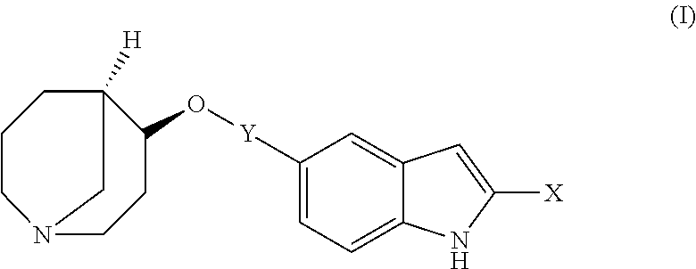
C1([Y]OC2CCN3CCCC2([H])C3)=CC=C2C(=C1)C=C([X])N2
